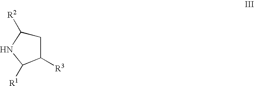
C1C([R3])C([R1])NC1[R2]
